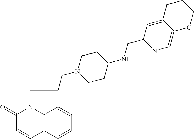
C12=C3C=CC=C1C(CN1CCC(NCC4=NC=C5C(=C4)CCCO5)CC1)CN2C(=O)C=C3
